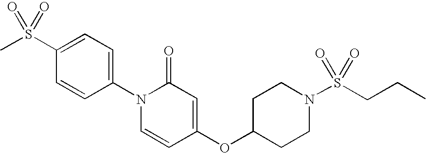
C1=C(S(C)(=O)=O)C=CC(N2C=CC(OC3CCN(S(CCC)(=O)=O)CC3)=CC2=O)=C1
